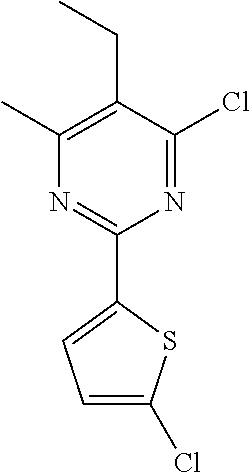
C1(C2=CC=C(Cl)S2)=NC(C)=C(CC)C(Cl)=N1
